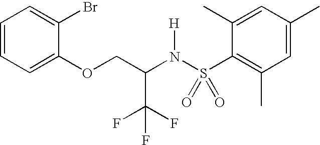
C1=CC=C(OCC(N(S(C2=C(C)C=C(C)C=C2C)(=O)=O)[H])C(F)(F)F)C(Br)=C1
